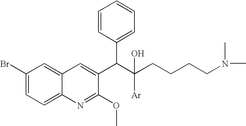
C1=C(Br)C=C2C(=C1)N=C(OC)C(C(C(CCCCN(C)C)(O)[Ar])C1=CC=CC=C1)=C2
